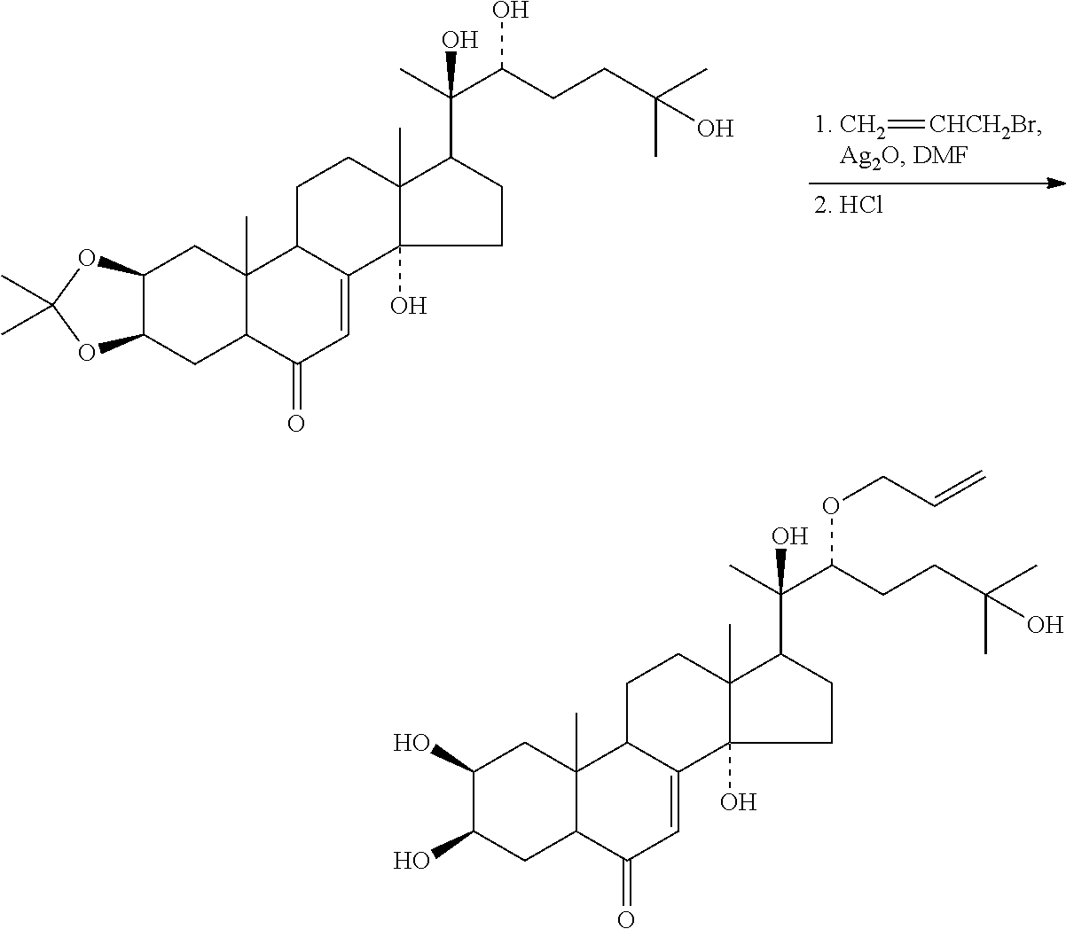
C12C(CC3C(C)(C1)C1C(=CC3=O)C3(O)C(C)(CC1)C(C(C)(C(CCC(C)(C)O)O)O)CC3)OC(C)(C)O2.[1. CH2]=[CHCH2Br].C1(O)C(O)CC2C(C)(C1)C1C(=CC2=O)C2(O)C(C)(CC1)C(C(C)(C(CCC(C)(C)O)OCC=C)O)CC2
